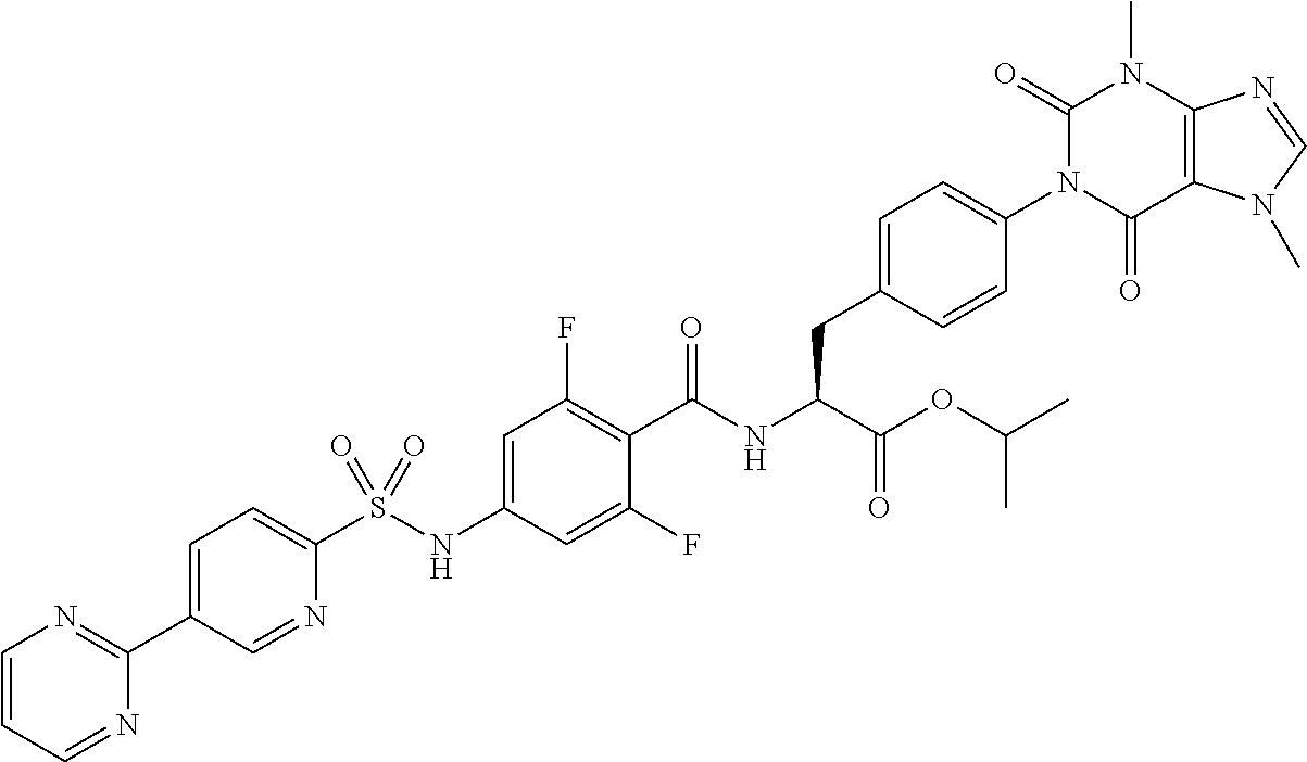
C12=C(C(=O)N(C3=CC=C(CC(C(=O)OC(C)C)NC(=O)C4=C(F)C=C(NS(C5=CC=C(C6=NC=CC=N6)C=N5)(=O)=O)C=C4F)C=C3)C(=O)N1C)N(C)C=N2
